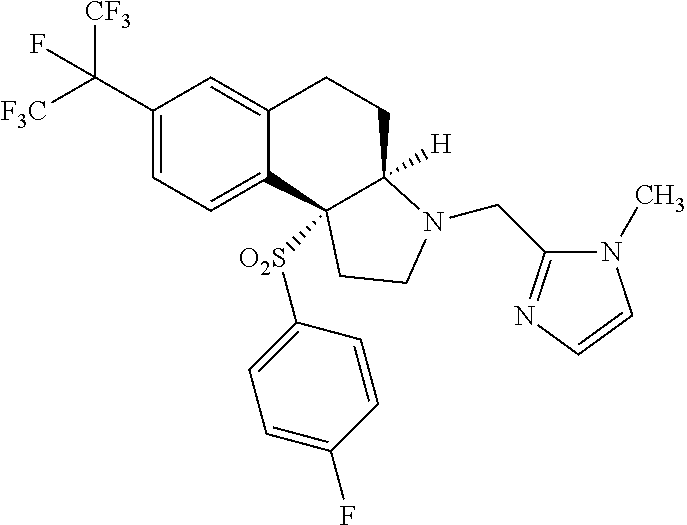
C1(C([F3C])([CF3])F)=CC=C2C(=C1)CCC1([H])N(CC3=NC=CN3C)CCC21[O2S]C1=CC=C(F)C=C1
